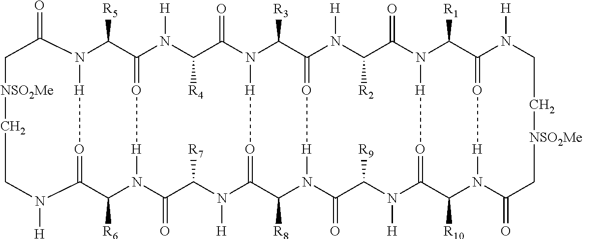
C1C(=O)N2C([R5])C3=O[H]N(C([R6])C(=O[H]2)N([H])CC[NSO2Me]1)C(=O)C([R7])N([H])C1=O[H]N(C(=O)C([R4])N3[H])C([R3])C2=O[H]N(C1[R8])C(=O)C([R9])N([H])C1=O[H]N(C(=O)C([R2])N2[H])C([R1])C2=O[H]N(C1[R10])C(=O)C[NSO2Me]CCN2[H]
